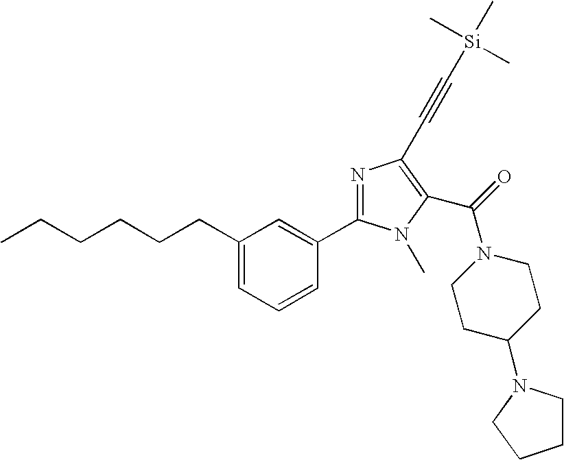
CCCCCCC1=CC=CC(C2=NC(C#C[Si](C)(C)C)=C(C(N3CCC(N4CCCC4)CC3)=O)N2C)=C1
